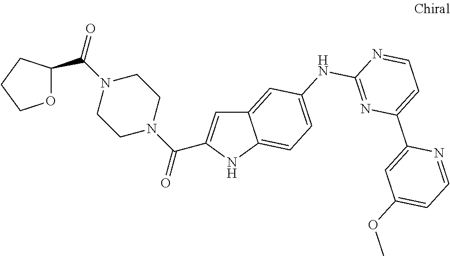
N1(C(=O)C2OCCC2)CCN(C(=O)C2=CC3=CC(NC4=NC(C5=CC(OC)=CC=N5)=CC=N4)=CC=C3N2)CC1
